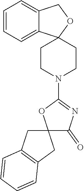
C1CN(C2=NC(=O)C3(O2)CC2=C(C3)C=CC=C2)CCC12C1=CC=CC=C1CO2
